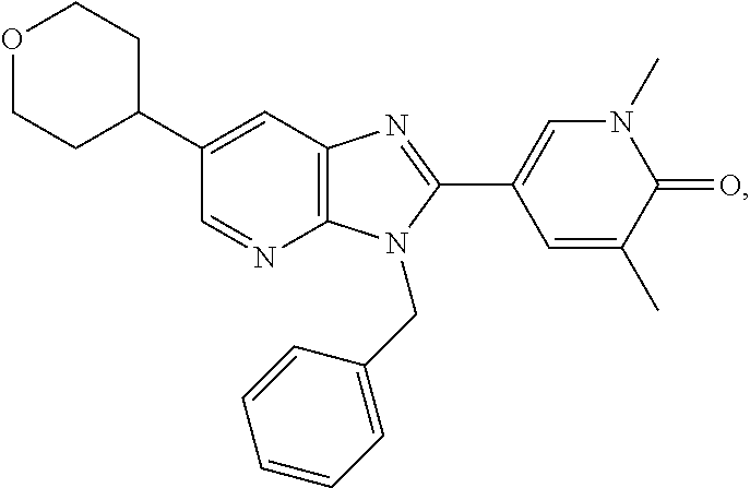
C1=NC2=C(C=C1C1CCOCC1)N=C(C1=CN(C)C(=O)C(C)=C1)N2CC1=CC=CC=C1
